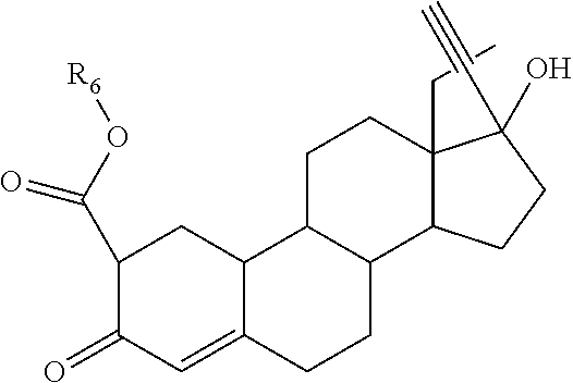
C1(C(O[R6])=O)C(=O)C=C2C(C1)C1C(CC2)C2C(CC)(CC1)C(C#C)(O)CC2
